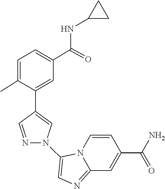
N12C(=NC=C1N1C=C(C3=CC(C(NC4CC4)=O)=CC=C3C)C=N1)C=C(C(=O)N)C=C2
